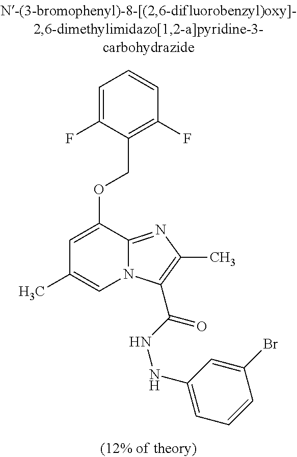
C1=C(F)C(COC2=CC(C)=CN3C2=NC(C)=C3C(NNC2=CC=CC(Br)=C2)=O)=C(F)C=C1
